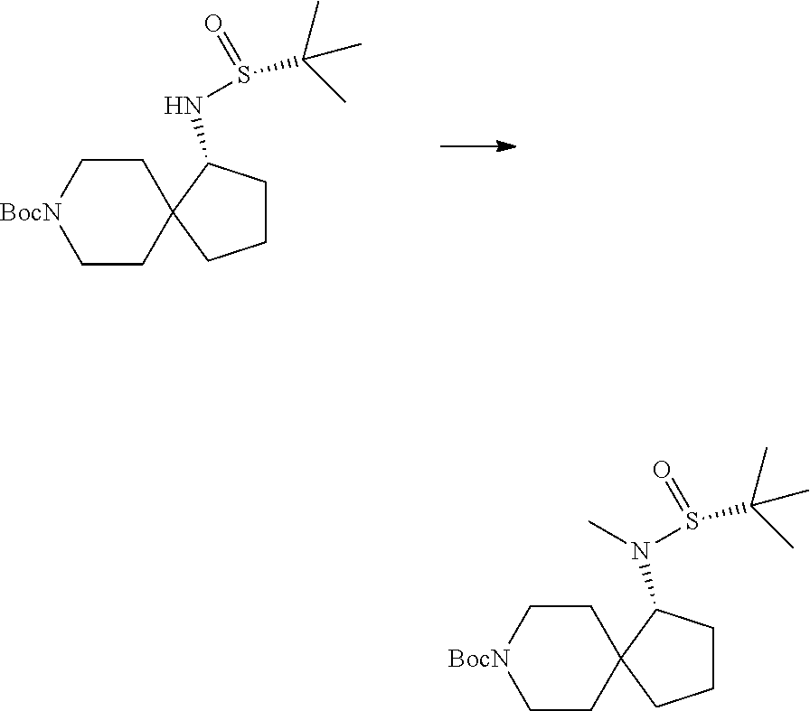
C1CC2(CC[BocN]1)CCCC2NS(C(C)(C)C)=O.C1CC2(CC[BocN]1)CCCC2N(S(C(C)(C)C)=O)C
